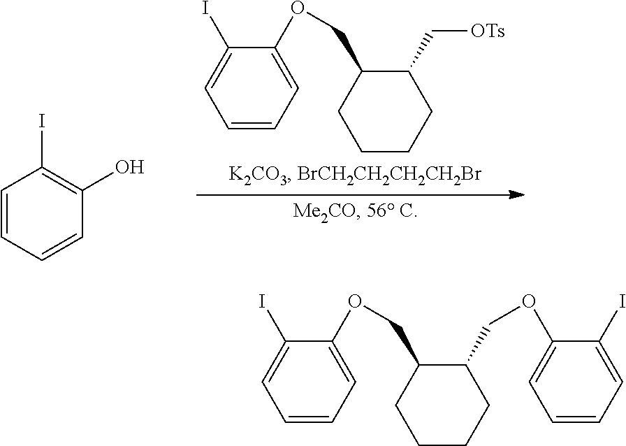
C1=CC=CC(O)=C1I.C1(C[OTs])C(COC2=CC=CC=C2I)CCCC1.O(CC1C(COC2=CC=CC=C2I)CCCC1)C1=CC=CC=C1I
